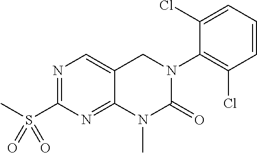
C1=CC=C(Cl)C(N2C(=O)N(C)C3=NC(S(C)(=O)=O)=NC=C3C2)=C1Cl
